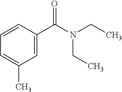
C1=CC(C(N(CC)CC)=O)=CC(C)=C1
